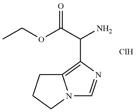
C1=NC(C(C(OCC)=O)N)=C2N1CCC2.Cl
